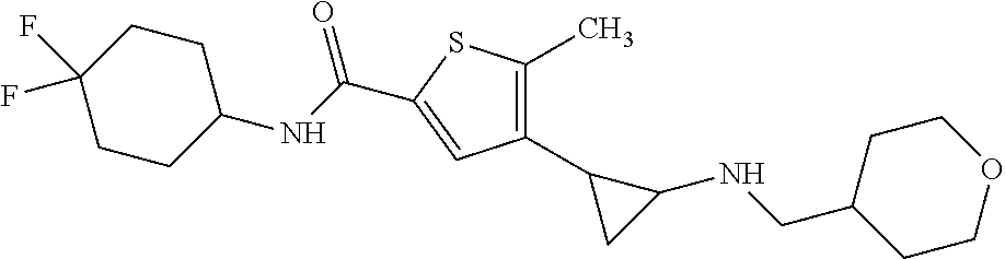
C1(C2CC2NCC2CCOCC2)=C(C)SC(C(NC2CCC(F)(F)CC2)=O)=C1
